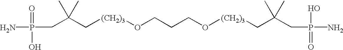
P(CC(C[(CH2)3]OCCCO[(CH2)3]CC(CP(=O)(N)O)(C)C)(C)C)(=O)(N)O
